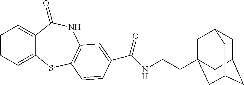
C1=CC=C2C(=C1)C(=O)NC1=C(S2)C=CC(C(NCCC23CC4CC(CC(C2)C4)C3)=O)=C1
